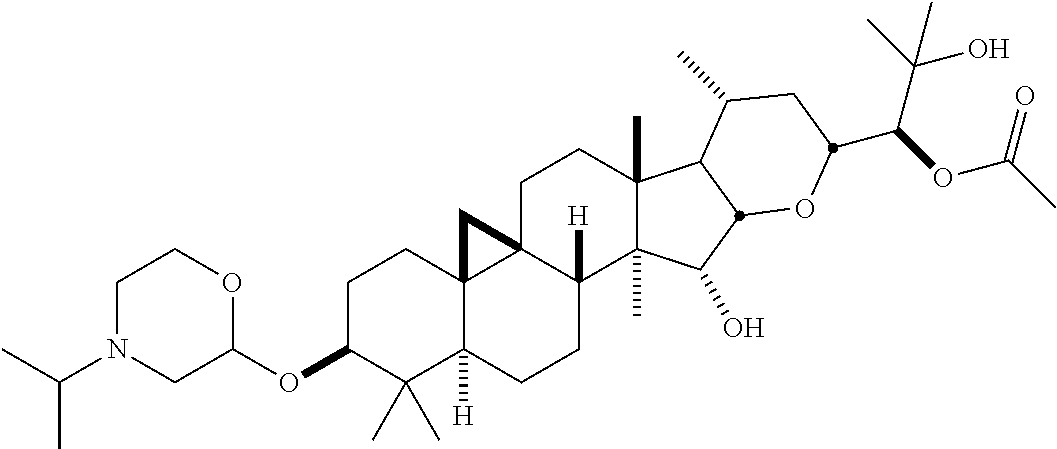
C1C(OC2OCCN(C(C)C)C2)C(C)(C)C2([H])C3(C1)C1(C([H])(CC2)C2(C)C(C)(CC1)C1C(C)CC(C(C(C)(O)C)OC(C)=O)OC1C2O)C3
